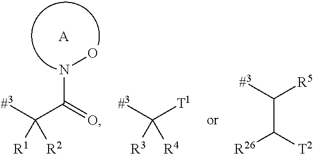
[#3]C(C(=O)NO)([R2])[R1].[A].[#3]C([T1])([R4])[R3].C(C([T2])[R26])([#3])[R5]
